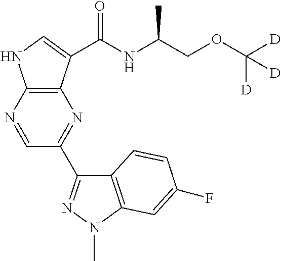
C12=C(N=CC(C3=NN(C)C4=C3C=CC(F)=C4)=N1)NC=C2C(NC(COC([D])([D])[D])C)=O
